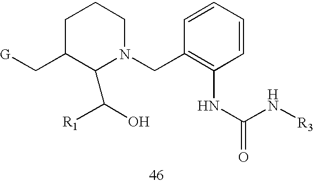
C1C(C[G])C(C(O)[R1])N(CC2=C(NC(=O)N[R3])C=CC=C2)CC1
